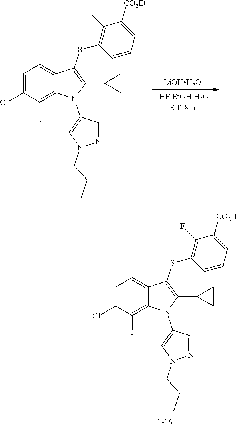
C1=C(Cl)C(F)=C2C(=C1)C(SC1=C(F)C([CO2H])=CC=C1)=C(C1CC1)N2C1=CN(CCC)N=C1.C1=C(Cl)C(F)=C2C(=C1)C(SC1=C(F)C([CO2Et])=CC=C1)=C(C1CC1)N2C1=CN(CCC)N=C1.[LiOHH2O]
